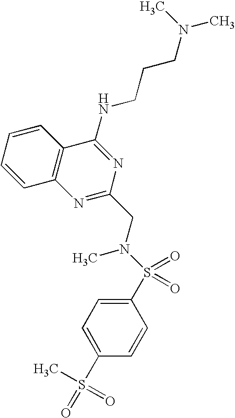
C1=CC2=C(C=C1)C(NCCCN(C)C)=NC(CN(S(=O)(=O)C1=CC=C(S(=O)(=O)C)C=C1)C)=N2
